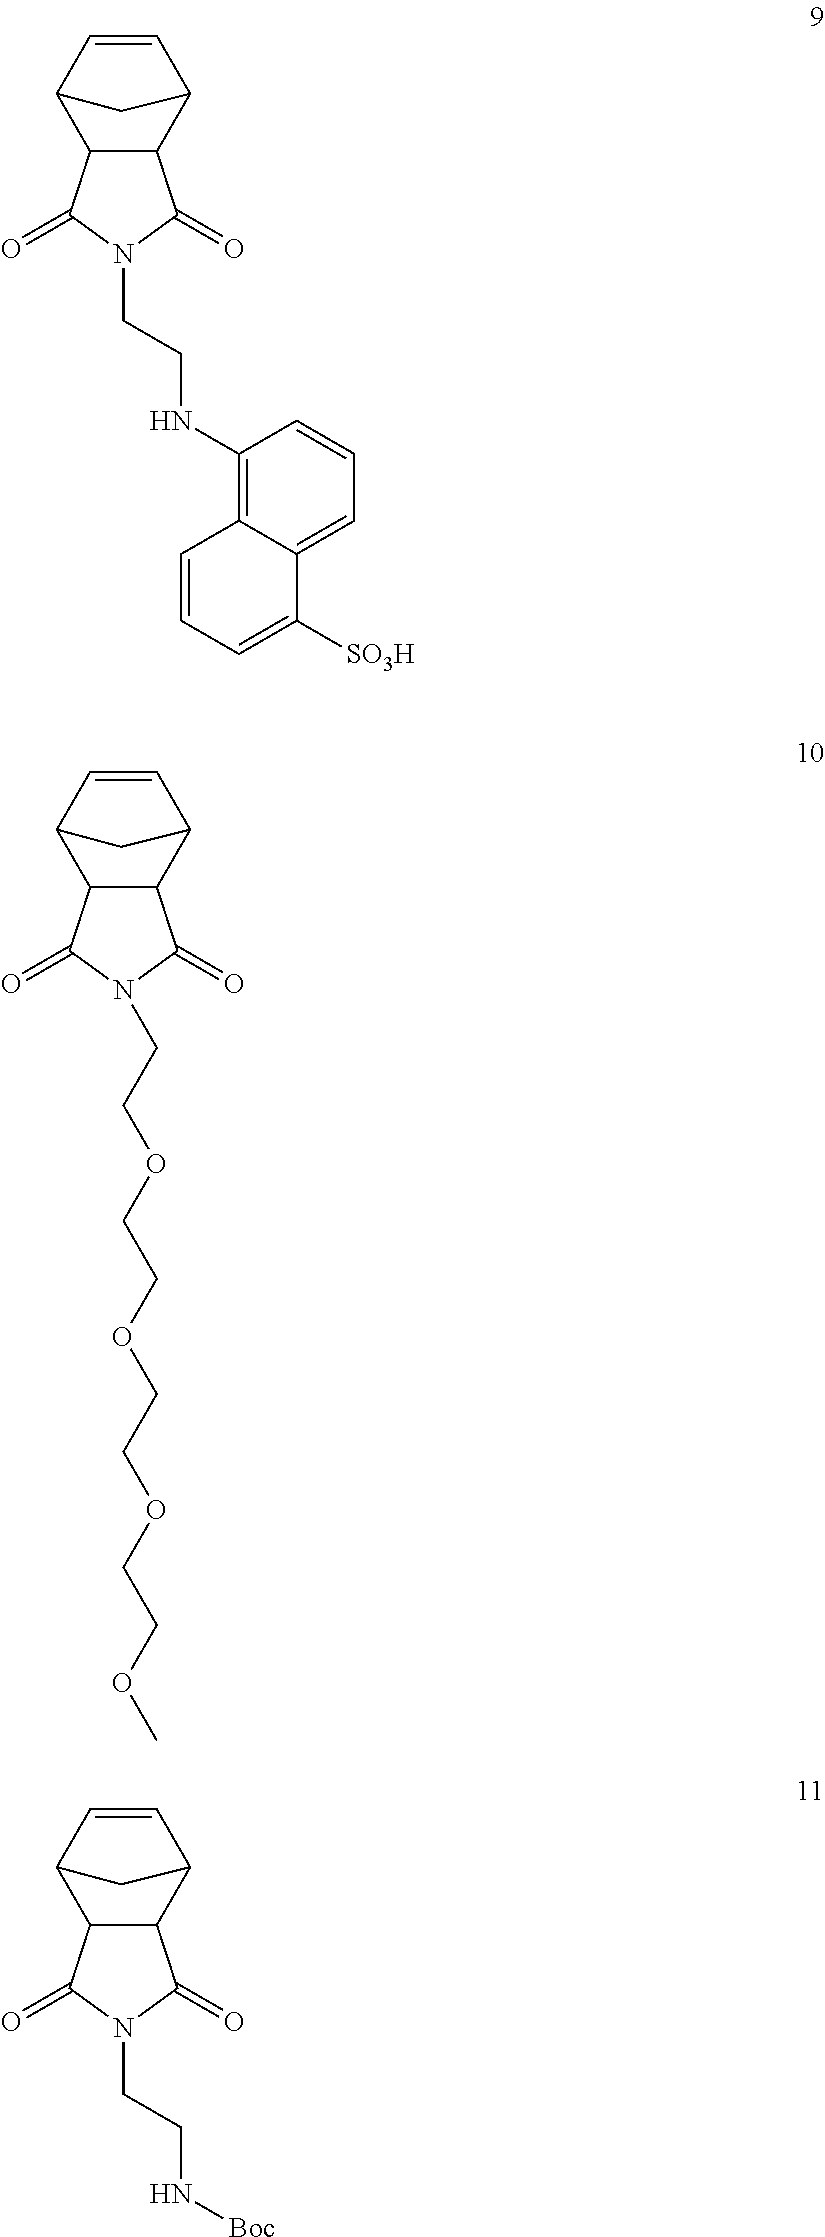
C1=CC2C3C(C1C2)C(=O)N(CCNC1=C2C(=CC=C1)C([SO3H])=CC=C2)C3=O.C1=CC2C3C(C1C2)C(=O)N(CCOCCOCCOCCOC)C3=O.C1=CC2C3C(C1C2)C(=O)N(CCN[Boc])C3=O
